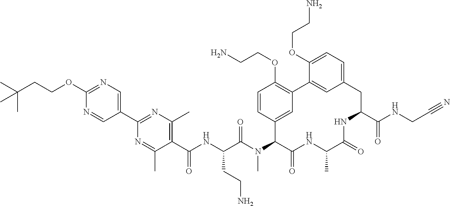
C1(OCCC(C)(C)C)=NC=C(C2=NC(C)=C(C(NC(C(N(C3C(=O)NC(C)C(=O)NC(C(NCC#N)=O)CC4=CC=C(OCCN)C(=C4)C4=C(OCCN)C=CC3=C4)C)=O)CCN)=O)C(C)=N2)C=N1
